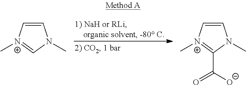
C1=C[N+](C)=CN1C.C1=C[N+](C)=C(C(=O)[O-])N1C
